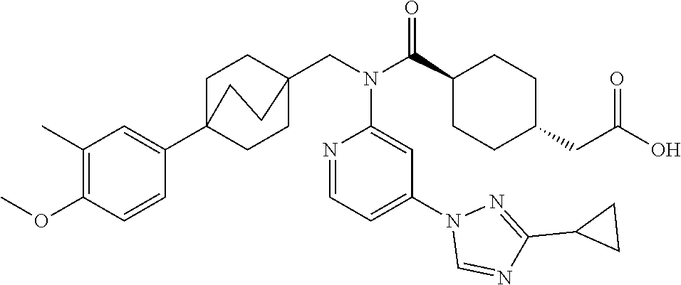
C1(C)=C(OC)C=CC(C23CCC(CN(C(C4CCC(CC(O)=O)CC4)=O)C4=CC(N5C=NC(C6CC6)=N5)=CC=N4)(CC2)CC3)=C1
